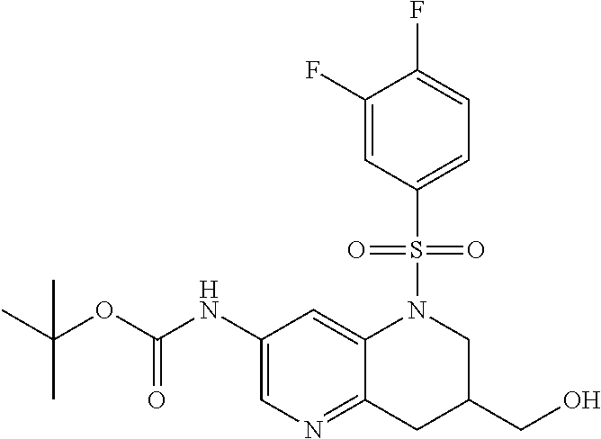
CC(OC(NC1=CN=C2C(=C1)N(S(=O)(=O)C1=CC=C(F)C(F)=C1)CC(CO)C2)=O)(C)C
